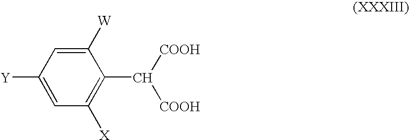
C1=C([Y])C=C([W])C(C([COOH])[COOH])=C1[X]
